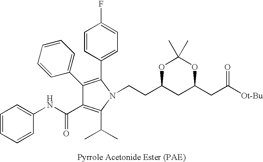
C1=CC=CC(NC(C2=C(C(C)C)N(CCC3CC(CC([Ot-Bu])=O)OC(C)(C)O3)C(C3=CC=C(F)C=C3)=C2C2=CC=CC=C2)=O)=C1
